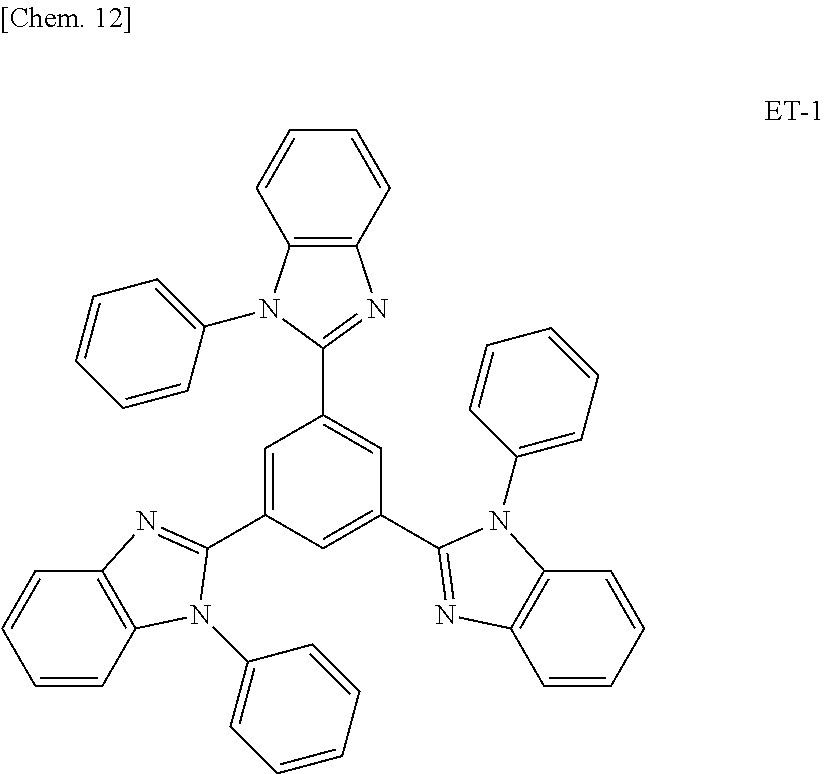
C1=CC=CC2=C1N(C1=CC=CC=C1)C(C1=CC(C3=NC4=C(C=CC=C4)N3C3=CC=CC=C3)=CC(C3=NC4=C(C=CC=C4)N3C3=CC=CC=C3)=C1)=N2
